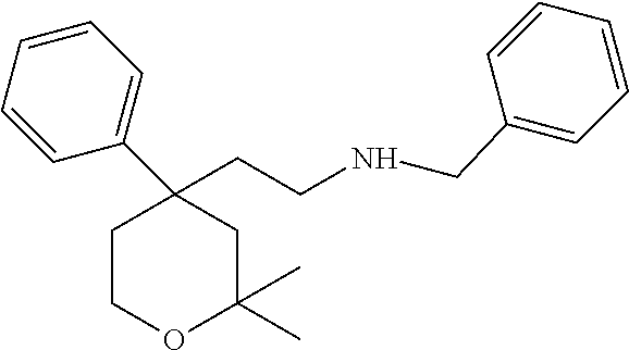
C1COC(C)(C)CC1(C1=CC=CC=C1)CCNCC1=CC=CC=C1
